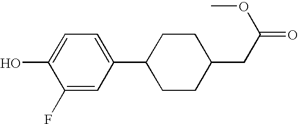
C1(F)=CC(C2CCC(CC(=O)OC)CC2)=CC=C1O
